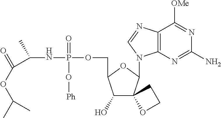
C1(O)C(COP(NC(C(OC(C)C)=O)C)(=O)O[Ph])OC(N2C3=C(C([OMe])=NC(N)=N3)N=C2)C12OCC2
